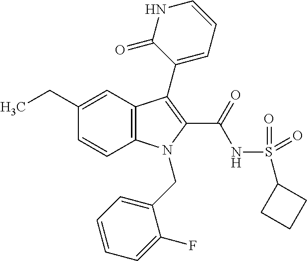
C1(CC)=CC2=C(C=C1)N(CC1=CC=CC=C1F)C(C(NS(C1CCC1)(=O)=O)=O)=C2C1=CC=CNC1=O
